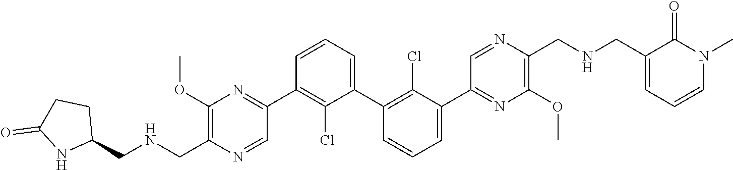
C1(C2=NC(OC)=C(C[HN]CC3CCC(=O)N3)N=C2)=C(Cl)C(C2=C(Cl)C(C3=NC(OC)=C(CNCC4=CC=CN(C)C4=O)N=C3)=CC=C2)=CC=C1
